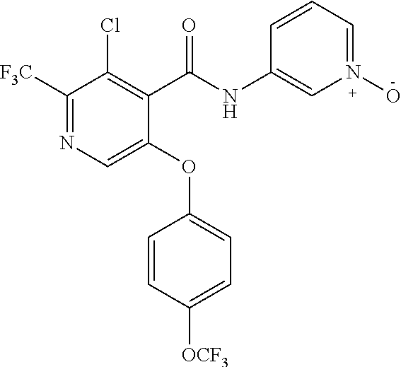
C1(C(NC2=CN(O)=CC=C2)=O)=C(Cl)C([F3C])=NC=C1OC1=CC=C([OCF3])C=C1
